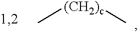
C[(CH2)c]C
